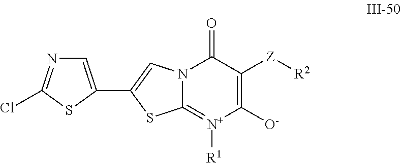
N12C(=[N+]([R1])C([O-])=C([Z][R2])C1=O)SC(C1=CN=C(Cl)S1)=C2
